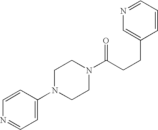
C1(N2CCN(C(CCC3=CN=CC=C3)=O)CC2)=CC=NC=C1
